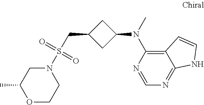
N1(S(CC2CC(N(C)C3=C4C(=NC=N3)NC=C4)C2)(=O)=O)CC(C)OCC1
